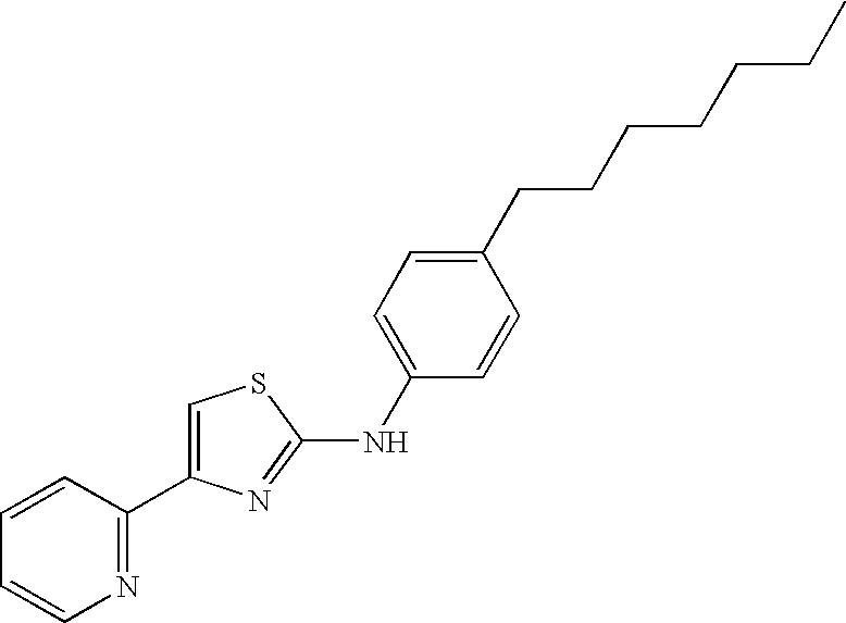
C1=C(C2=NC=CC=C2)N=C(NC2=CC=C(CCCCCCC)C=C2)S1
